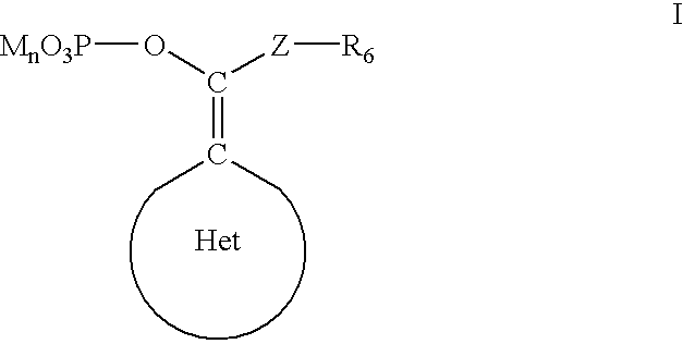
O(C([Z][R6])=C(C)C)[MnO3P]
